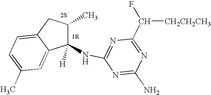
C1(NC2=NC(C([CH2CH2CH3])F)=NC(N)=N2)([H])C(C)CC2=CC=C(C)C=C12.[2S]
